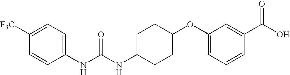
C1([F3C])=CC=C(NC(NC2CCC(OC3=CC=CC(C(O)=O)=C3)CC2)=O)C=C1
